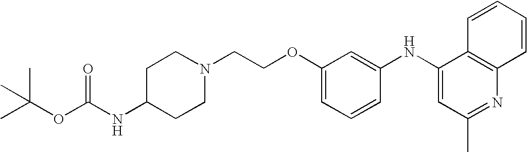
C(COC1=CC=CC(NC2=CC(C)=NC3=C2C=CC=C3)=C1)N1CCC(NC(OC(C)(C)C)=O)CC1
